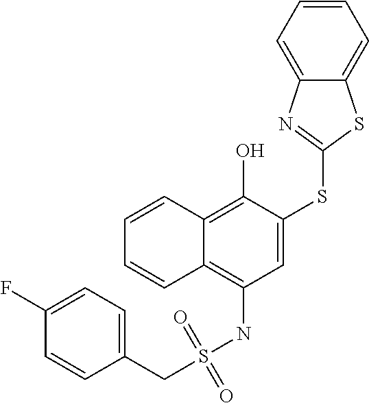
C1=C(SC2=NC3=CC=CC=C3S2)C(O)=C2C(=C1NS(CC1=CC=C(F)C=C1)(=O)=O)C=CC=C2
